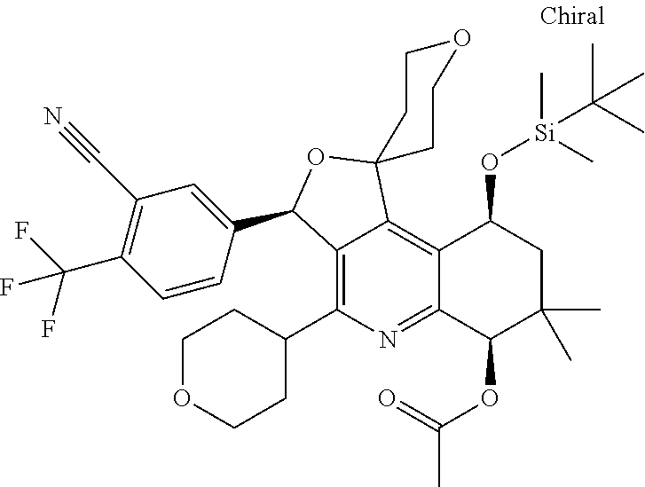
C12=C(C3CCOCC3)N=C3C(=C1C1(OC2C2=CC(C#N)=C(C(F)(F)F)C=C2)CCOCC1)C(O[Si](C)(C(C)(C)C)C)CC(C)(C)C3OC(=O)C
